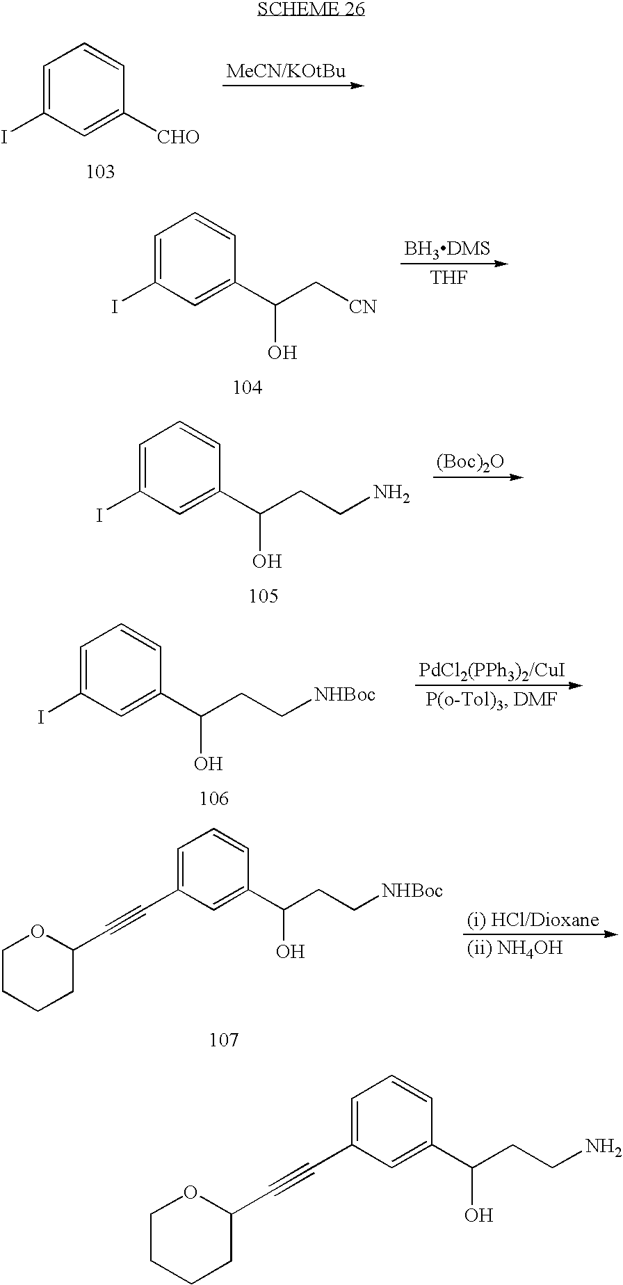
C1=C(I)C=C([CHO])C=C1.C1=C(I)C=C(C(O)C[CN])C=C1.[THF].C1=C(I)C=C(C(O)CCN)C=C1.[(Boc)2O].C1=C(I)C=C(C(O)CC[NHBoc])C=C1.C1=C(C#CC2OCCCC2)C=C(C(O)CC[NHBoc])C=C1.C1=C(C#CC2OCCCC2)C=C(C(O)CCN)C=C1
